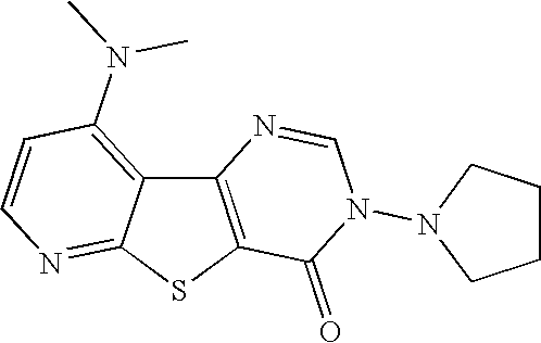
C12=C(SC3=NC=CC(N(C)C)=C13)C(=O)N(N1CCCC1)C=N2
